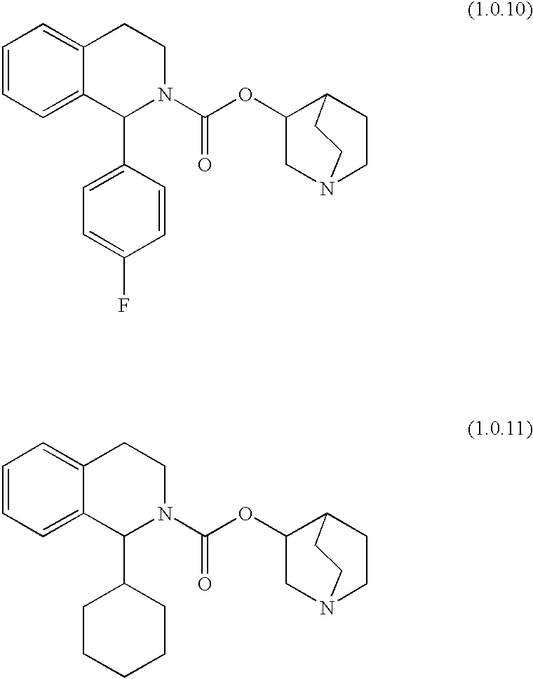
C1=CC=C2C(=C1)CCN(C(OC1CN3CCC1CC3)=O)C2C1=CC=C(F)C=C1.C1=CC=C2C(=C1)CCN(C(OC1CN3CCC1CC3)=O)C2C1CCCCC1
